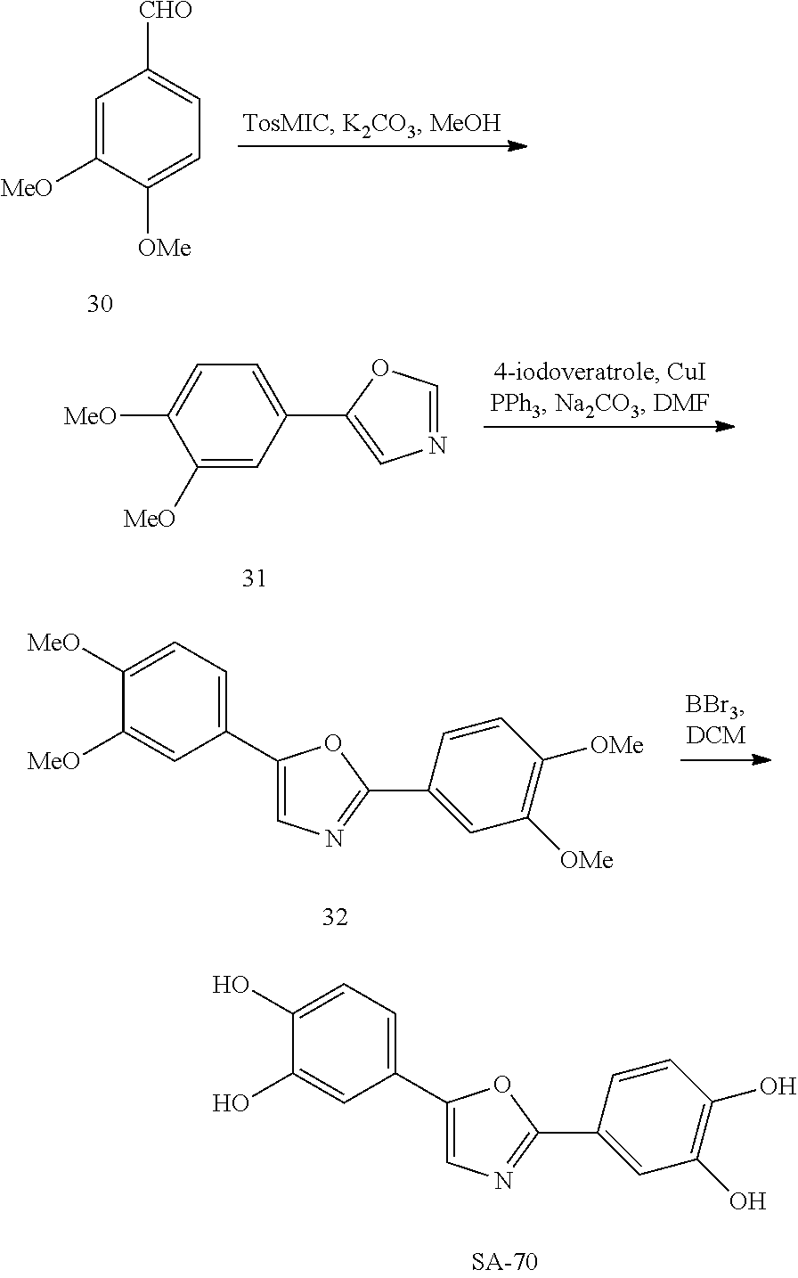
C1=C([MeO])C([OMe])=CC=C1[CHO].C1([MeO])=CC(C2=CN=CO2)=CC=C1[MeO].C1(C2=CC=C([MeO])C([MeO])=C2)=CN=C(C2=CC([OMe])=C([OMe])C=C2)O1.C1(C2=CC=C(O)C(O)=C2)=CN=C(C2=CC(O)=C(O)C=C2)O1
